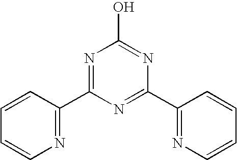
N1=C(C2=NC(O)=NC(C3=NC=CC=C3)=N2)C=CC=C1
